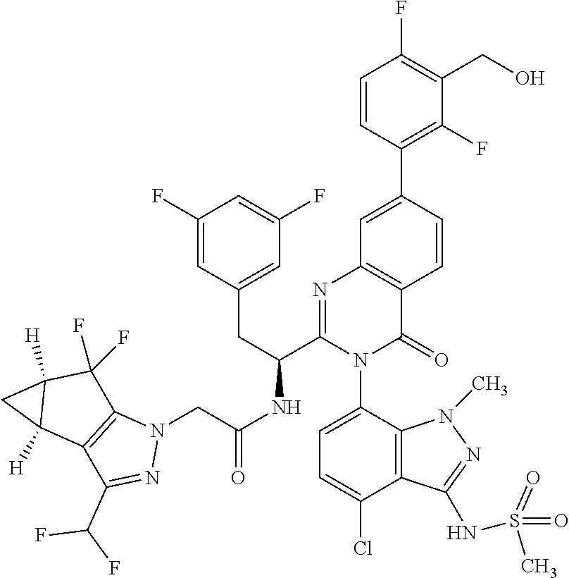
C(NC(C1=NC2=C(C(=O)N1C1=CC=C(Cl)C3=C1N(C)N=C3NS(=O)(=O)C)C=CC(C1=C(F)C(CO)=C(F)C=C1)=C2)CC1=CC(F)=CC(F)=C1)(=O)CN1C2=C(C(C(F)F)=N1)C1([H])C([H])(C2(F)F)C1
